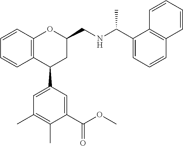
C12=C(C(C3=CC(C)=C(C)C(C(OC)=O)=C3)CC(CNC(C)C3=CC=CC4=C3C=CC=C4)O1)C=CC=C2
